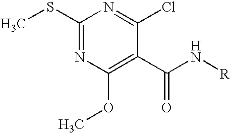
C1(SC)=NC(OC)=C(C(N[R])=O)C(Cl)=N1
